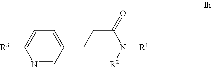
C1(CCC(=O)N([R2])[R1])=CC=C([R3])N=C1
